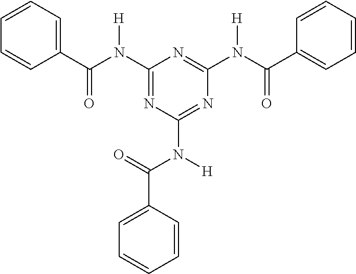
C1(N(C(C2=CC=CC=C2)=O)[H])=NC(N([H])C(=O)C2=CC=CC=C2)=NC(N(C(C2=CC=CC=C2)=O)[H])=N1
